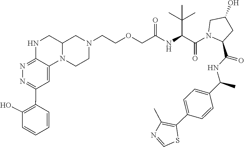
C1(C(NC(C2CC(O)CN2C(C(NC(COCCN2CCN3C4=CC(C5=C(O)C=CC=C5)=NN=C4NCC3C2)=O)C(C)(C)C)=O)=O)C)=CC=C(C2=C(C)N=CS2)C=C1
